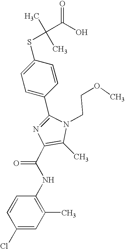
C1(C2=CC=C(SC(C)(C)C(O)=O)C=C2)=NC(C(NC2=C(C)C=C(Cl)C=C2)=O)=C(C)N1CCOC
